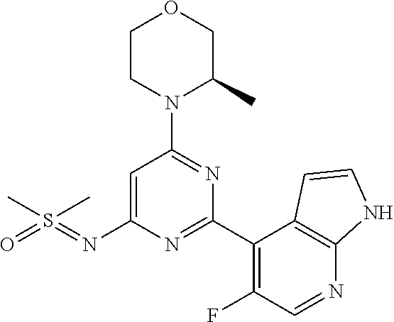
C1(N2C(C)COCC2)=NC(C2=C(F)C=NC3=C2C=CN3)=NC(N=S(C)(C)=O)=C1
